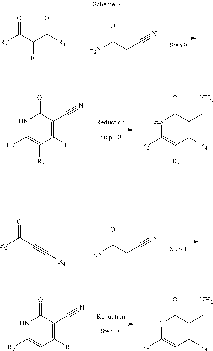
C1(C#N)=C([R4])C=C([R2])NC1=O.C1(CN)=C([R4])C=C([R2])NC1=O.C1(CN)=C([R4])C([R3])=C([R2])NC1=O.C1(C#N)=C([R4])C([R3])=C([R2])NC1=O.C(C#N)C(N)=O.C([R2])(=O)C(C([R4])=O)[R3].C(C#N)C(N)=O.C([R2])(=O)C#C[R4]
